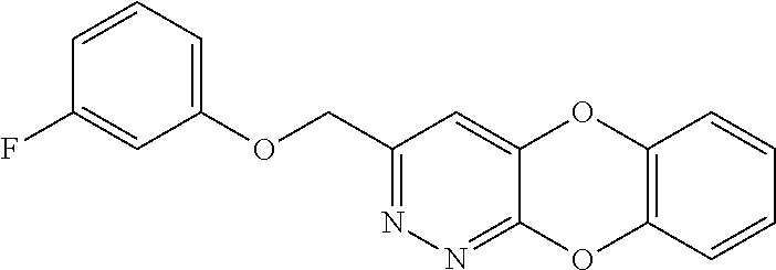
C1(COC2=CC=CC(F)=C2)=NN=C2C(=C1)OC1=C(O2)C=CC=C1
